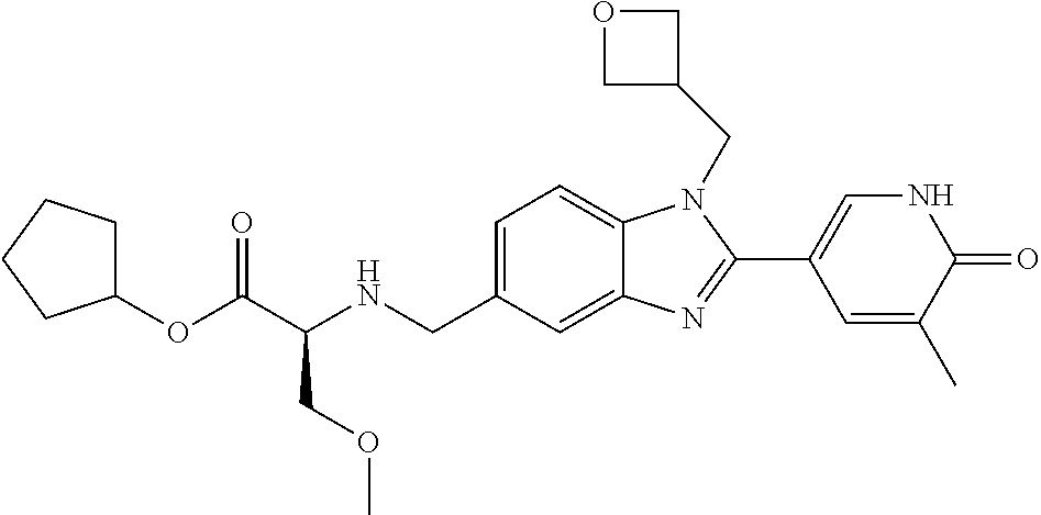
C1=C(CNC(C(OC2CCCC2)=O)COC)C=C2C(=C1)N(CC1COC1)C(C1=CNC(=O)C(C)=C1)=N2
